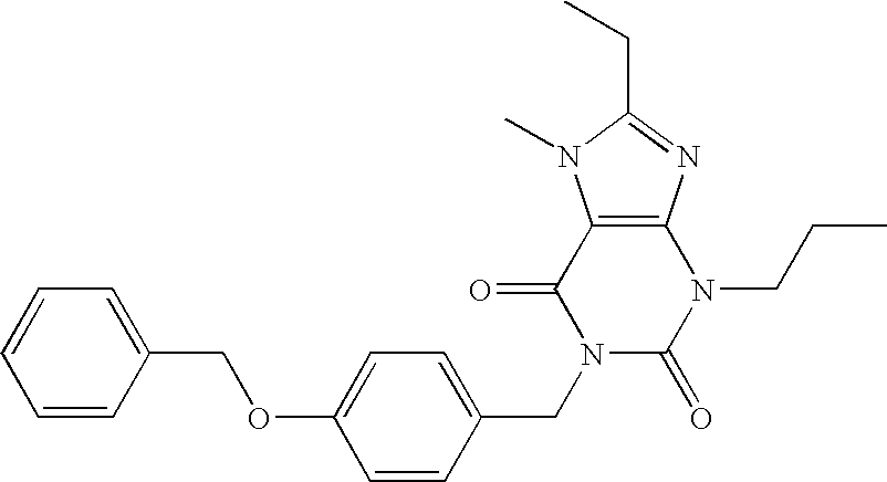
C12=C(N=C(CC)N1C)N(CCC)C(=O)N(CC1=CC=C(OCC3=CC=CC=C3)C=C1)C2=O
